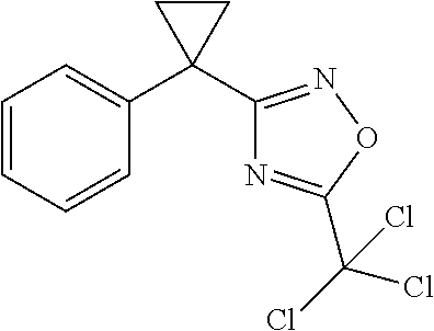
C1=CC=CC(C2(C3=NOC(C(Cl)(Cl)Cl)=N3)CC2)=C1
